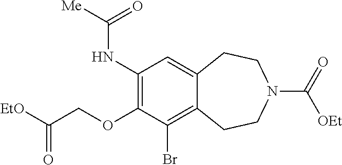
C1(OCC([EtO])=O)=C(NC([Me])=O)C=C2C(=C1Br)CCN(C(=O)[OEt])CC2
